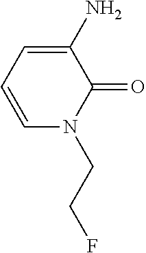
C1=CC=C(N)C(=O)N1CCF
